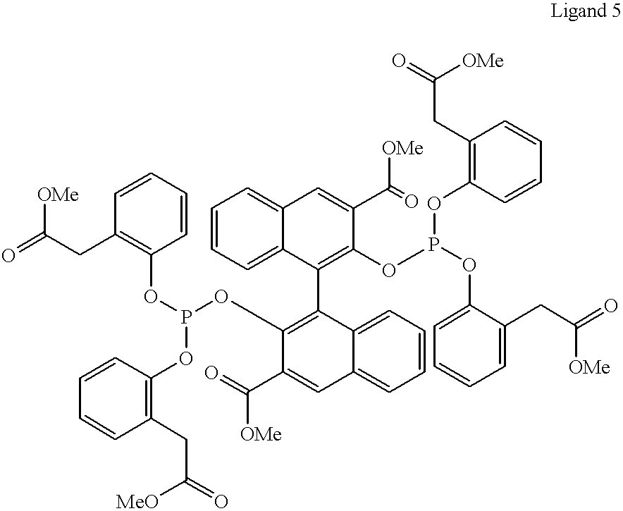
O=C(CC1=C(OP(OC2=C(C3=C(OP(OC4=C(CC([OMe])=O)C=CC=C4)OC4=CC=CC=C4CC(=O)[OMe])C(C([OMe])=O)=CC4=CC=CC=C34)C3=CC=CC=C3C=C2C(=O)[OMe])OC2=C(CC([MeO])=O)C=CC=C2)C=CC=C1)[OMe]
